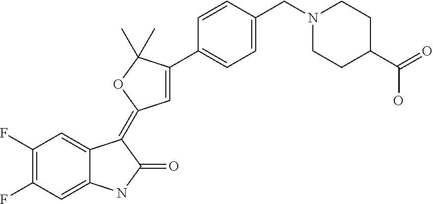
C1(F)=C(F)C=C2C(=C1)C(=C1C=C(C3=CC=C(CN4CCC(C(=O)O)CC4)C=C3)C(C)(C)O1)C(=O)N2
